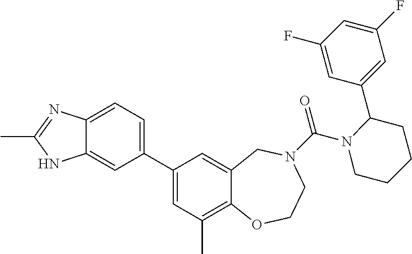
C12=CC=C(C3=CC(C)=C4C(=C3)CN(C(=O)N3CCCCC3C3=CC(F)=CC(F)=C3)CCO4)C=C1NC(C)=N2
